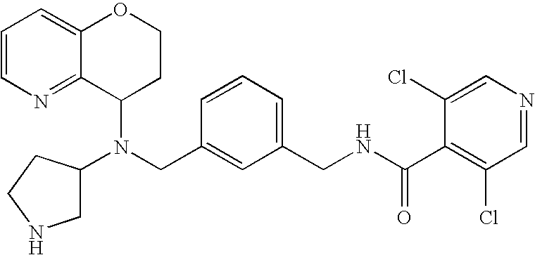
N(CC1=CC(CNC(C2=C(Cl)C=NC=C2Cl)=O)=CC=C1)(C1CCOC2=CC=CN=C12)C1CNCC1
